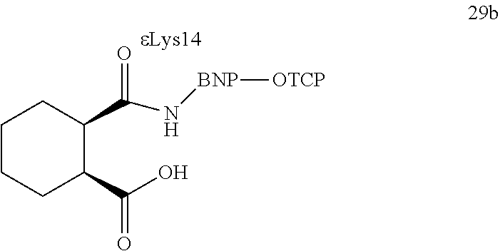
C1CCC(C(O)=O)C(C(N[BNP][OTCP])=O)C1
